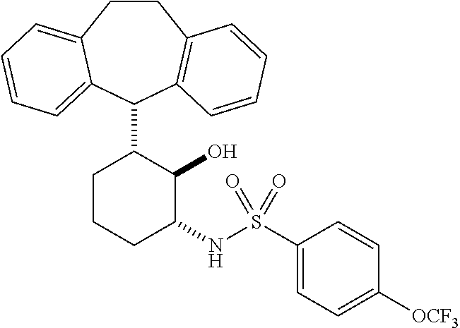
C1CC2=CC=CC=C2C(C2CCCC(NS(C3=CC=C([OCF3])C=C3)(=O)=O)C2O)C2=C1C=CC=C2
